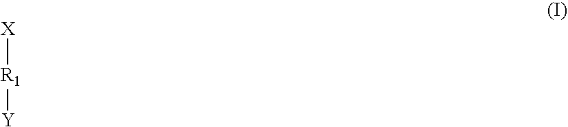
[X][R1][Y]
